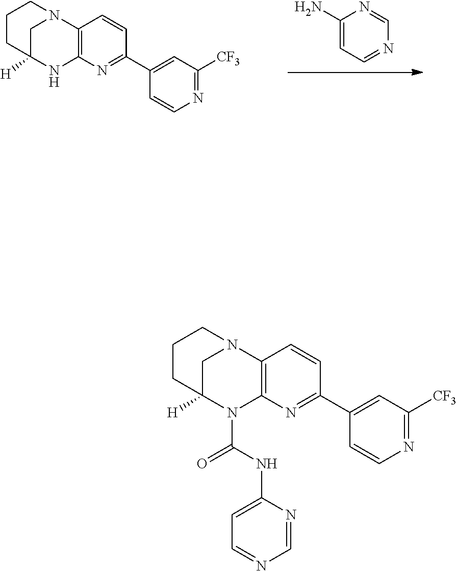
N12C3=C(N(C(NC4=CC=NC=N4)=O)C([H])(C1)CCC2)N=C(C1=CC([CF3])=NC=C1)C=C3.N12C3=C(NC([H])(C1)CCC2)N=C(C1=CC([CF3])=NC=C1)C=C3.NC1=CC=NC=N1
